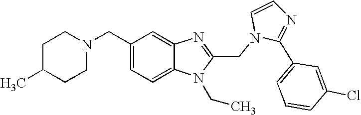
C1(CN2CCC(C)CC2)=CC=C2C(=C1)N=C(CN1C(C3=CC=CC(Cl)=C3)=NC=C1)N2CC
